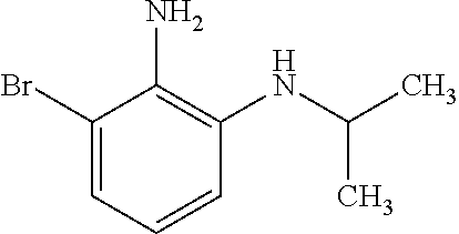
C1(Br)=CC=CC(NC(C)C)=C1N
